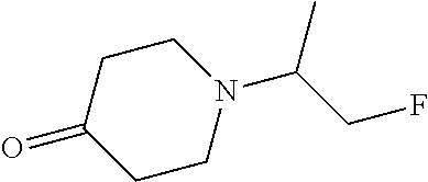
C1CN(C(CF)C)CCC1=O
